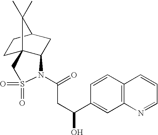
C1C23C(CC(C1)C2(C)C)N(C(CC(C1=CC2=C(C=C1)C=CC=N2)O)=O)S(=O)(=O)C3
